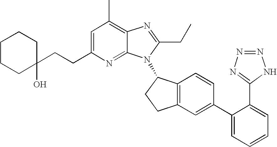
C1=C(CCC2(O)CCCCC2)N=C2C(=C1C)N=C(CC)N2C1C2=C(CC1)C=C(C1=CC=CC=C1C1=NN=NN1)C=C2
